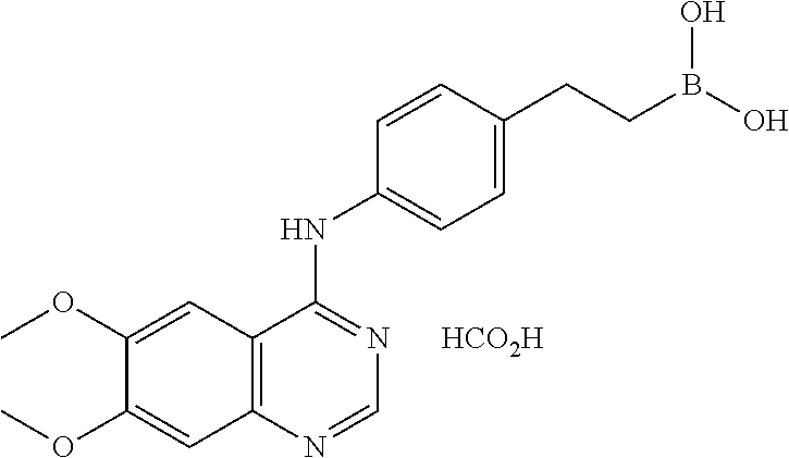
C12=C(N=CN=C1NC1=CC=C(CCB(O)O)C=C1)C=C(OC)C(OC)=C2.[HCO2H]
